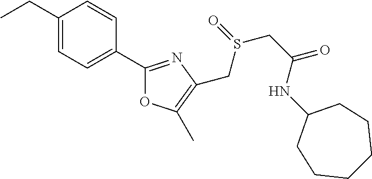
C1(CC)=CC=C(C2=NC(CS(CC(NC3CCCCCC3)=O)=O)=C(C)O2)C=C1
